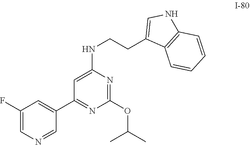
C1=NC=C(F)C=C1C1=NC(OC(C)C)=NC(NCCC2=CNC3=C2C=CC=C3)=C1
